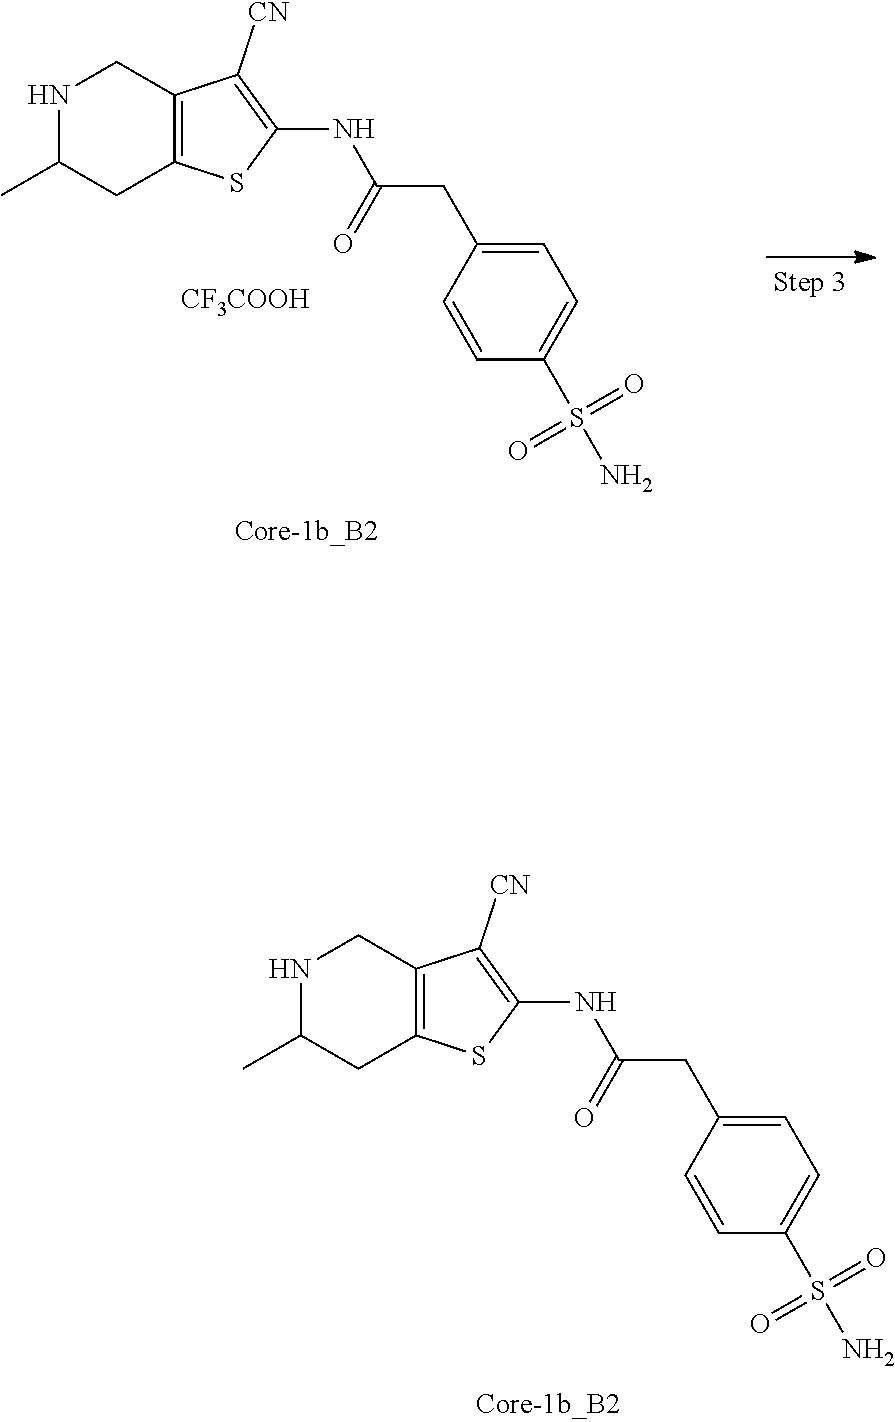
N1C(C)CC2=C(C1)C([CN])=C(NC(CC1=CC=C(S(N)(=O)=O)C=C1)=O)S2.N1C(C)CC2=C(C1)C([CN])=C(NC(CC1=CC=C(S(N)(=O)=O)C=C1)=O)S2.[CF3COOH]
